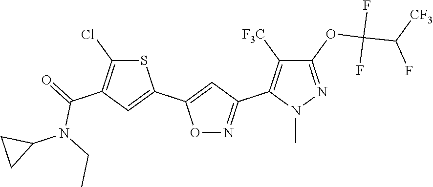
C1(OC(C(F)[CF3])(F)F)=NN(C)C(C2=NOC(C3=CC(C(N(C4CC4)CC)=O)=C(Cl)S3)=C2)=C1[F3C]
